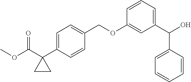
COC(C1(C2=CC=C(COC3=CC(C(O)C4=CC=CC=C4)=CC=C3)C=C2)CC1)=O
